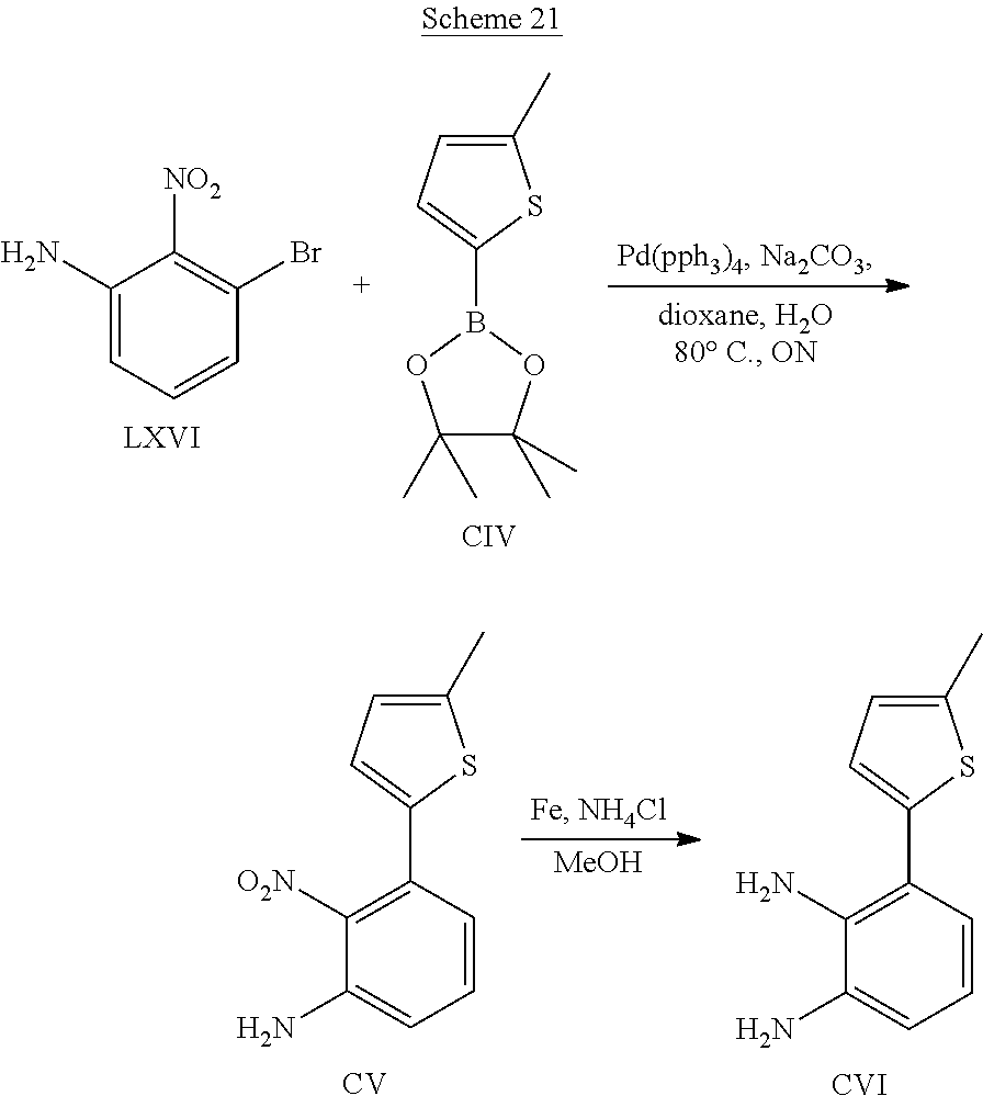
C1(N)=CC=CC(Br)=C1[NO2].[LXVI].C1(C)=CC=C(B2OC(C)(C)C(C)(C)O2)S1.[CIV].[MeOH].C1(C)=CC=C(C2=C(N)C(N)=CC=C2)S1.[CVI].C1(C)=CC=C(C2=C([O2N])C(N)=CC=C2)S1.[CV]
